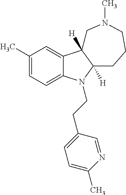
C1(C)=CC=C2C(=C1)C1([H])C([H])(N2CCC2=CC=C(C)N=C2)CCCN(C)C1
